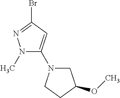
N1(C)C(N2CC(OC)CC2)=CC(Br)=N1
